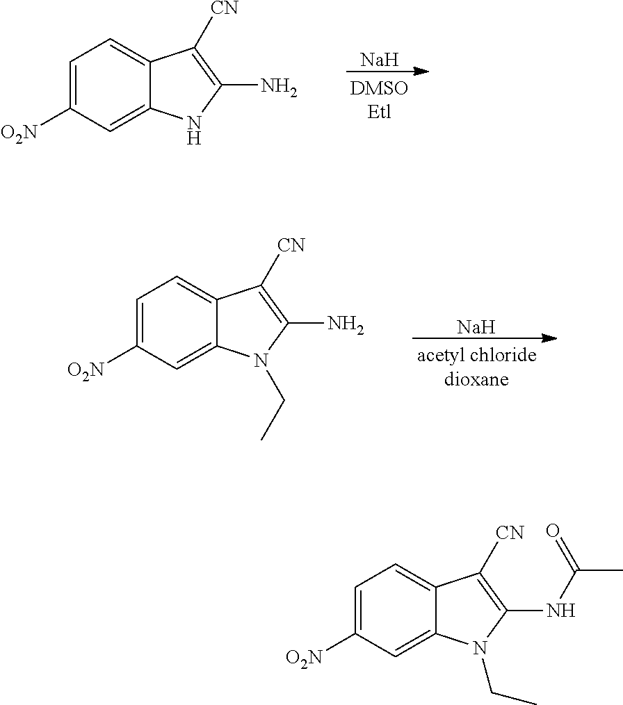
C1=C([O2N])C=C2C(=C1)C([CN])=C(N)N2.[Na].C1=C([O2N])C=C2C(=C1)C([CN])=C(N)N2CC.[Na].C1=C([O2N])C=C2C(=C1)C([CN])=C(NC(C)=O)N2CC
